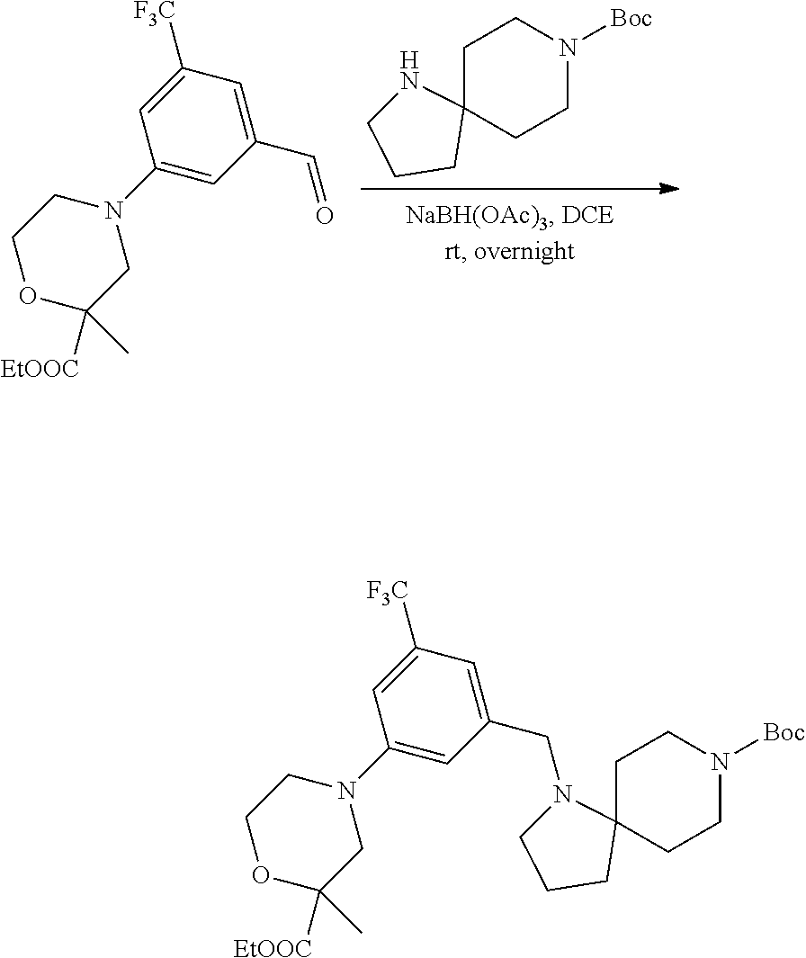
C1CN([Boc])CCC12NCCC2.C1(C=O)=CC([F3C])=CC(N2CCOC([EtOOC])(C)C2)=C1.C1(CN2CCCC23CCN([Boc])CC3)=CC([F3C])=CC(N2CCOC([EtOOC])(C)C2)=C1
